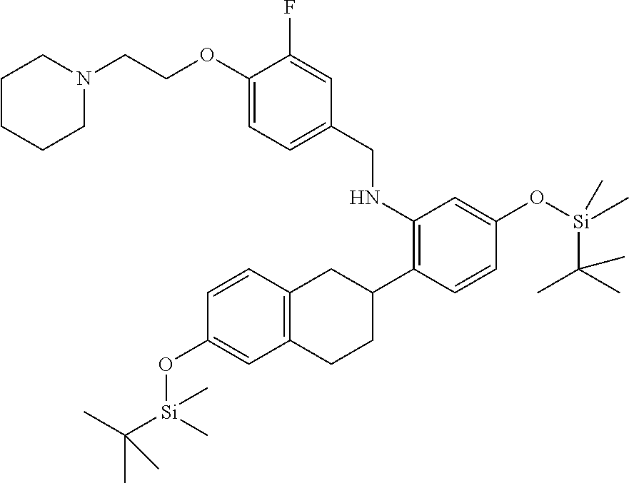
C(COC1=CC=C(CNC2=C(C3CC4=C(CC3)C=C(O[Si](C(C)(C)C)(C)C)C=C4)C=CC(O[Si](C)(C(C)(C)C)C)=C2)C=C1F)N1CCCCC1
